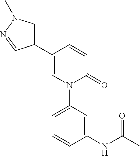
C1=C(C2=CN(C)N=C2)C=CC(=O)N1C1=CC=CC(NC(C)=O)=C1
